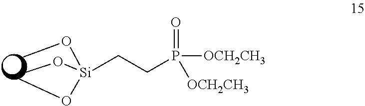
P([OCH2CH3])(CC[Si](OC)(OC)OC)(=O)[OCH2CH3]
